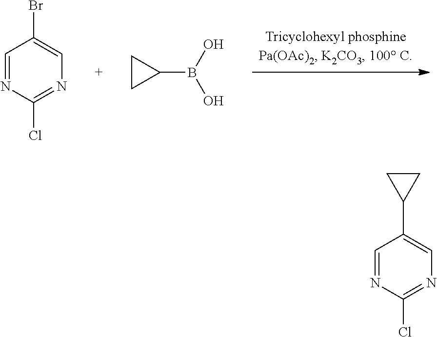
C1=NC(Cl)=NC=C1Br.C1(B(O)O)CC1.C1=NC(Cl)=NC=C1C1CC1
